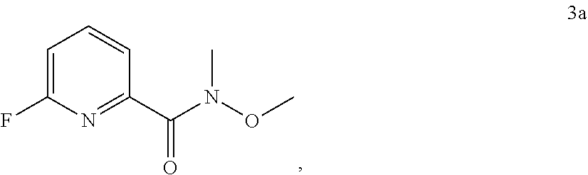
N1=C(C(N(OC)C)=O)C=CC=C1F
